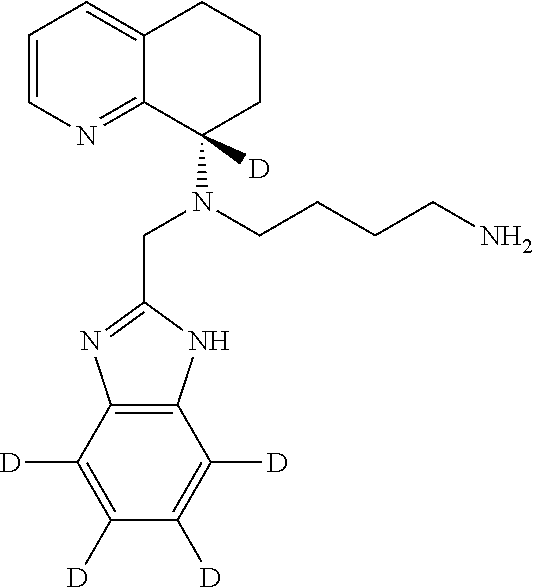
C12=C(C([D])=C([D])C([D])=C1[D])N=C(CN(C1([D])CCCC3=CC=CN=C13)CCCCN)N2
